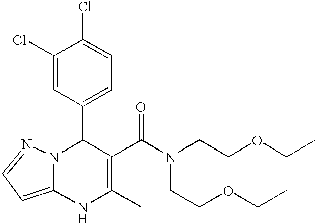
C1(Cl)=CC(C2N3C(=CC=N3)NC(C)=C2C(=O)N(CCOCC)CCOCC)=CC=C1Cl
